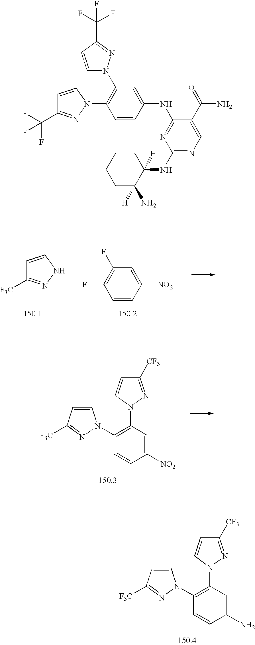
C1(F)=C(F)C=C([NO2])C=C1.C1=CNN=C1[F3C].C1(N2C=CC([F3C])=N2)=C(N2N=C([CF3])C=C2)C=C([NO2])C=C1.C1(N2C=CC([F3C])=N2)=C(N2N=C([CF3])C=C2)C=C(N)C=C1.N1=C(NC2=CC(N3C=CC(C(F)(F)F)=N3)=C(N3C=CC(C(F)(F)F)=N3)C=C2)C(C(=O)N)=CN=C1NC1([H])CCCCC1(N)[H]
